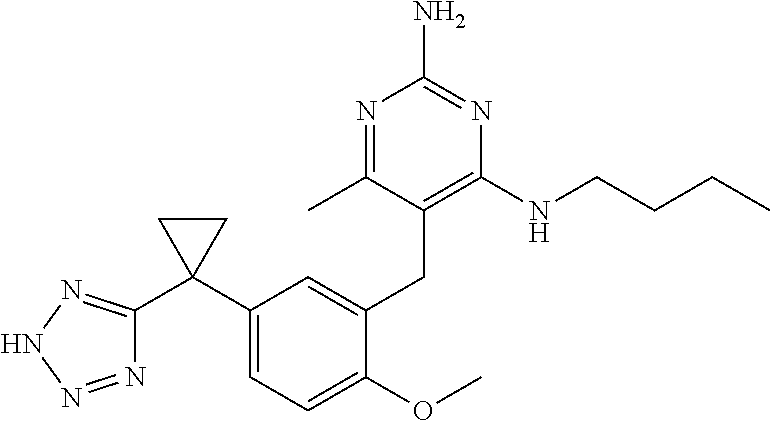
C1=C(CC2=C(NCCCC)N=C(N)N=C2C)C(OC)=CC=C1C1(C2=NNN=N2)CC1
